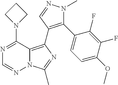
N12C(=C(C3=C(C4=CC=C(OC)C(F)=C4F)N(C)N=C3)N=C1C)C(N1CCC1)=NC=N2
